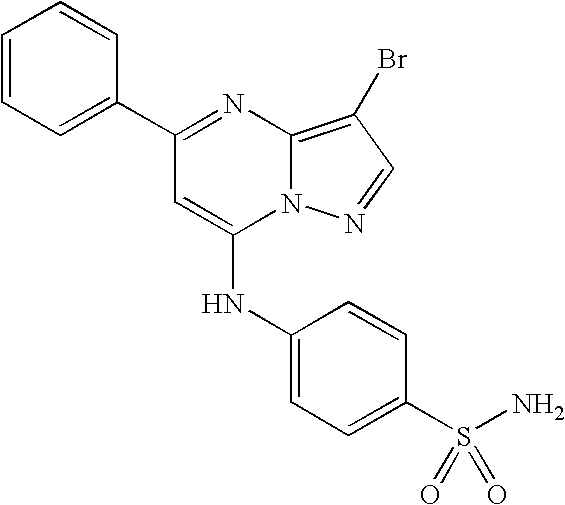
C1=C(C2=NC3=C(Br)C=NN3C(NC3=CC=C(S(=O)(=O)N)C=C3)=C2)C=CC=C1
